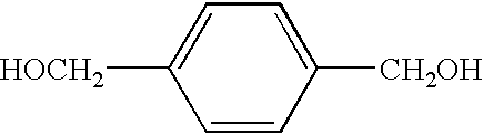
C1([CH2OH])=CC=C([HOCH2])C=C1
